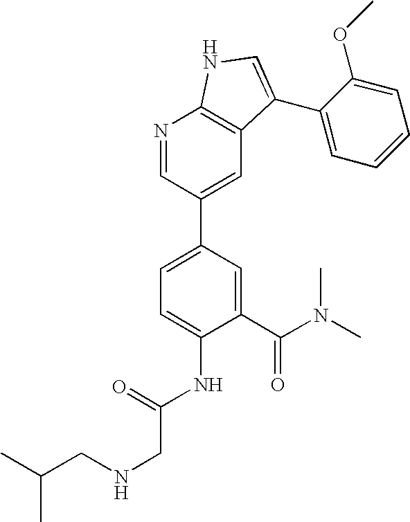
C1(C(N(C)C)=O)=CC(C2=CC3=C(N=C2)NC=C3C2=CC=CC=C2OC)=CC=C1NC(CNCC(C)C)=O
